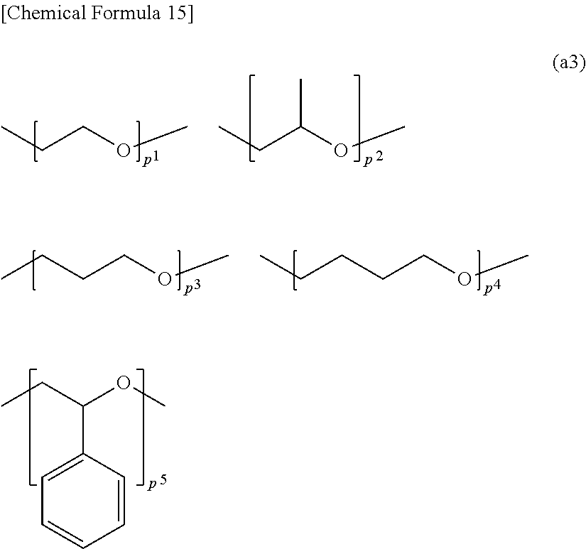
CCCOC.CCC(OC)C.C(CCOC)C.C(CCOC)CC.CCC(OC)C1=CC=CC=C1
